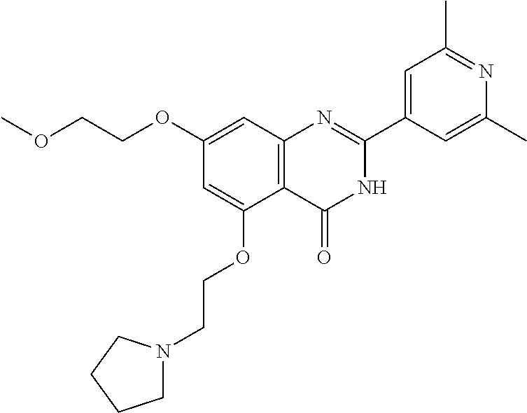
C1=C(OCCN2CCCC2)C2=C(C=C1OCCOC)N=C(C1=CC(C)=NC(C)=C1)NC2=O
